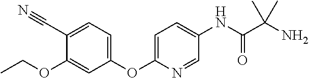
C1(C#N)=CC=C(OC2=CC=C(NC(C(N)(C)C)=O)C=N2)C=C1OCC
